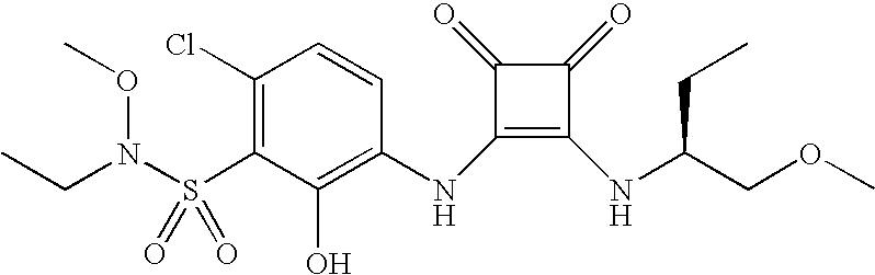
C1(Cl)=C(S(N(CC)OC)(=O)=O)C(O)=C(NC2=C(NC(CC)COC)C(=O)C2=O)C=C1
